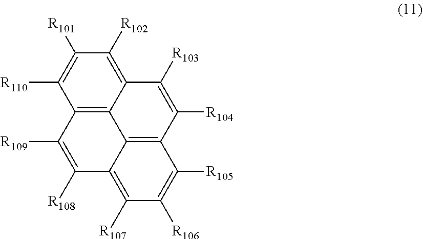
C1([R101])=C([R110])C2=C3C(=C1[R102])C([R103])=C([R104])C1=C3C(=C([R107])C([R106])=C1[R105])C([R108])=C2[R109]
